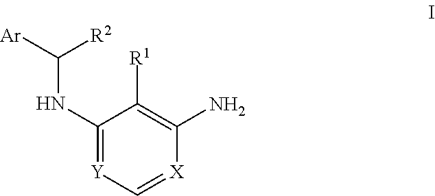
C1(NC([R2])[Ar])=[Y]C=[X]C(N)=C1[R1]
